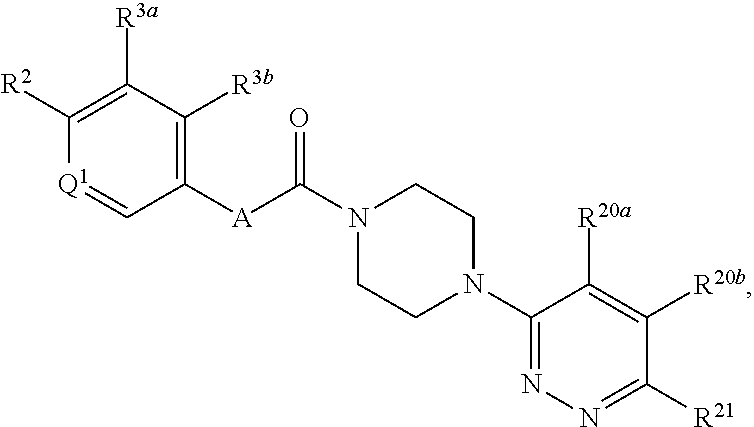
N1(C([A]C2=C([R3b])C([R3a])=C([R2])[Q1]=C2)=O)CCN(C2=NN=C([R21])C([R20b])=C2[R20a])CC1
